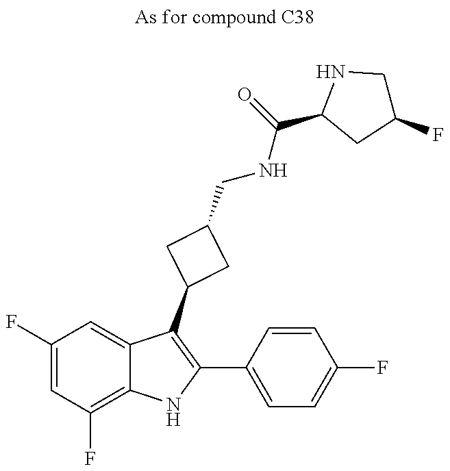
C1(F)=CC(F)=C2C(=C1)C(C1CC(CNC(C3CC(F)CN3)=O)C1)=C(C1=CC=C(F)C=C1)N2
